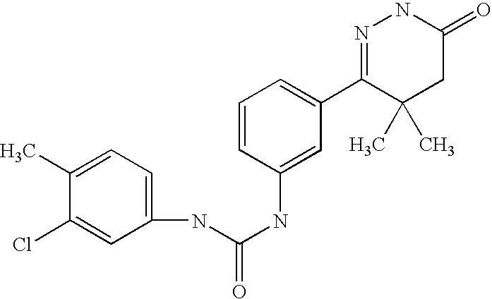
C1(C)=CC=C(NC(NC2=CC(C3=NNC(=O)CC3(C)C)=CC=C2)=O)C=C1Cl
